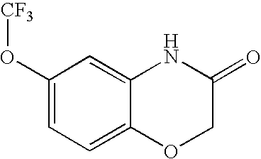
C1(O[CF3])=CC=C2C(=C1)NC(=O)CO2
